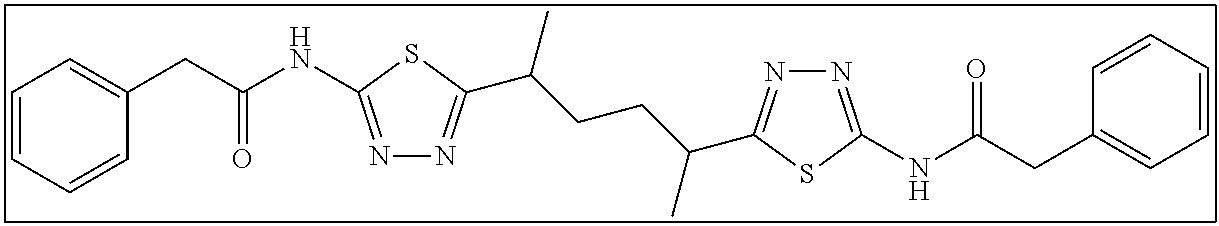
N1=C(NC(CC2=CC=CC=C2)=O)SC(C(CCC(C2=NN=C(NC(CC3=CC=CC=C3)=O)S2)C)C)=N1
